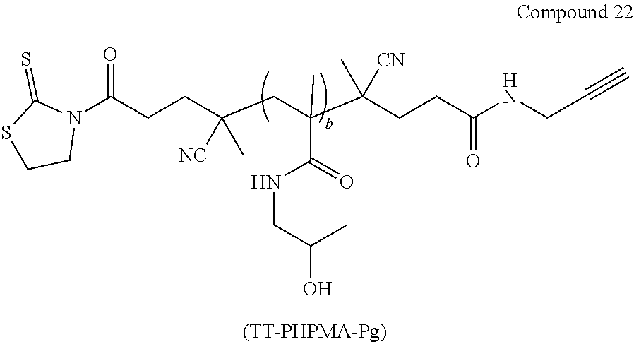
N1(C(CCC(CC(C(CCC(NCC#C)=O)(C)[CN])(C)C(=O)NCC(C)O)(C)[NC])=O)C(=S)SCC1
